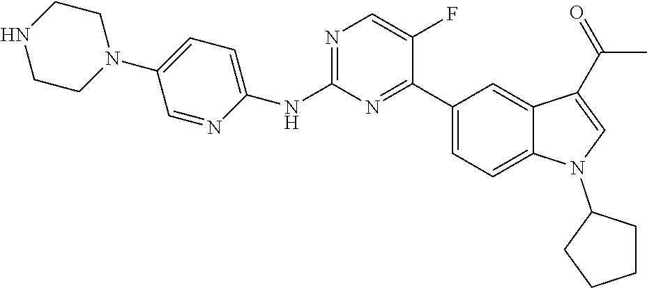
C1(NC2=CC=C(N3CCNCC3)C=N2)=NC=C(F)C(C2=CC=C3C(=C2)C(C(C)=O)=CN3C2CCCC2)=N1
